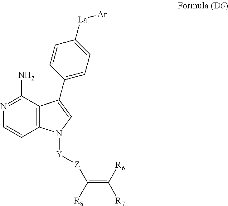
N1=C(N)C2=C(C=C1)N([Y][Z]C(=C([R7])[R6])[R8])C=C2C1=CC=C([La][Ar])C=C1
